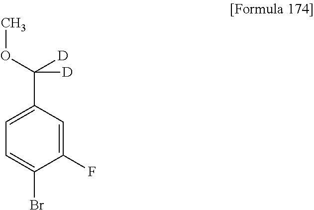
C1(F)=CC(C(OC)([D])[D])=CC=C1Br
